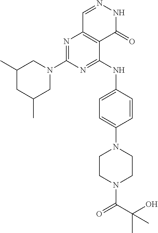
C1(C)CC(C)CN(C2=NC3=C(C(NC4=CC=C(N5CCN(C(C(O)(C)C)=O)CC5)C=C4)=N2)C(=O)NN=C3)C1
